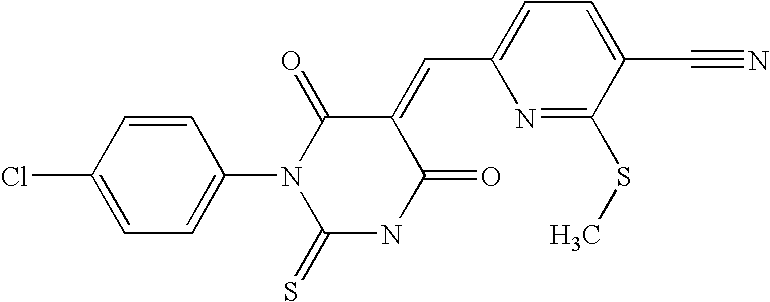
C1=CC(Cl)=CC=C1N1C(=S)NC(=O)C(=CC2=CC=C(C#N)C(SC)=N2)C1=O
